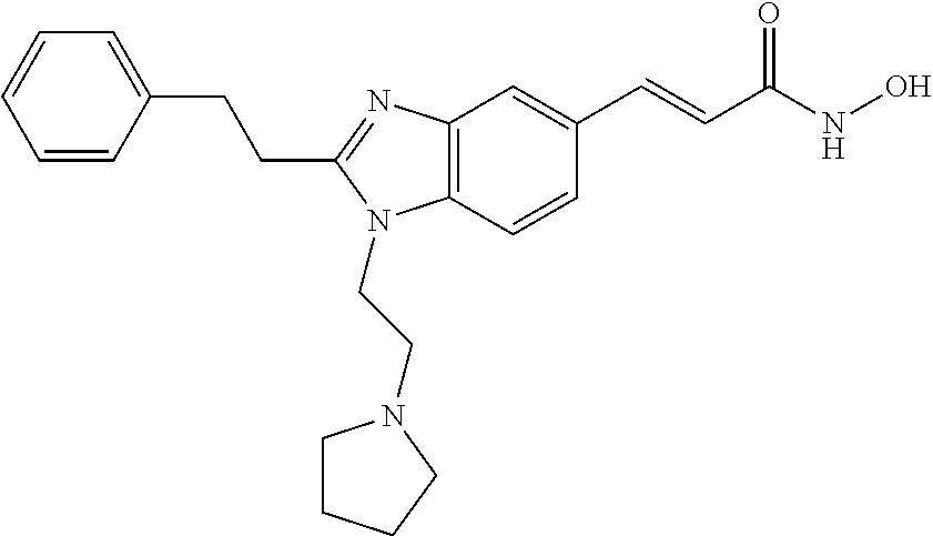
C1=CC(CCC2=NC3=C(N2CCN2CCCC2)C=CC(C=CC(NO)=O)=C3)=CC=C1
